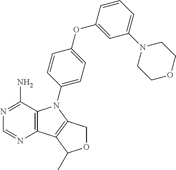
C12=C(C(N)=NC=N1)N(C1=CC=C(OC3=CC(N4CCOCC4)=CC=C3)C=C1)C1=C2C(C)OC1
